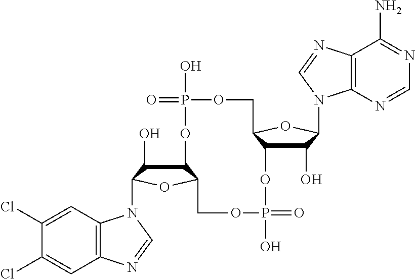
C12C(O)C(N3C4=C(C=C(Cl)C(Cl)=C4)N=C3)OC1COP(O)(=O)OC1C(O)C(N3C4=C(C(N)=NC=N4)N=C3)OC1COP(O)(=O)O2
